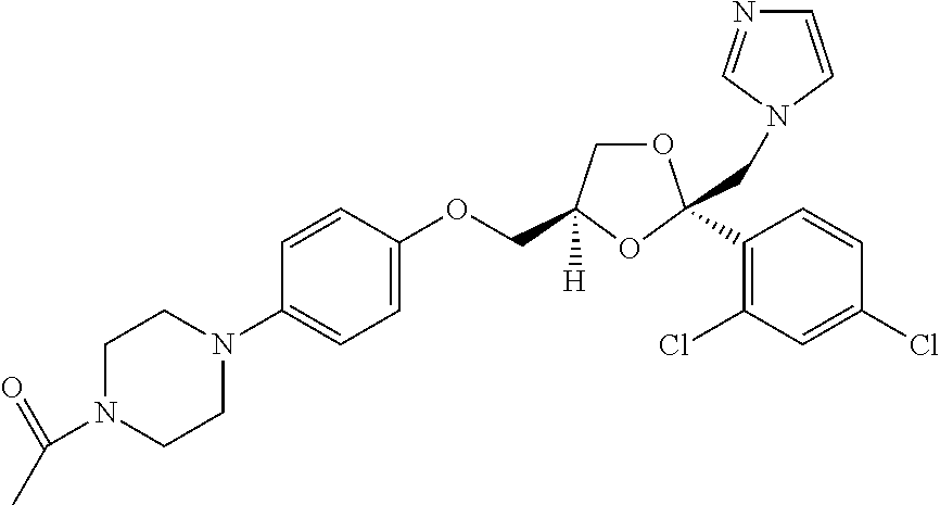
O1CC(COC2=CC=C(N3CCN(C(C)=O)CC3)C=C2)([H])OC1(C1=C(Cl)C=C(Cl)C=C1)CN1C=NC=C1
